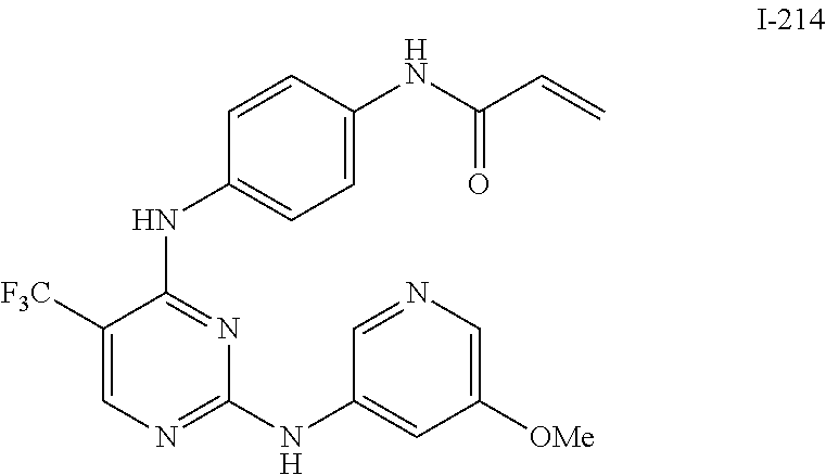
C1([F3C])=CN=C(NC2=CC([OMe])=CN=C2)N=C1NC1=CC=C(NC(C=C)=O)C=C1
